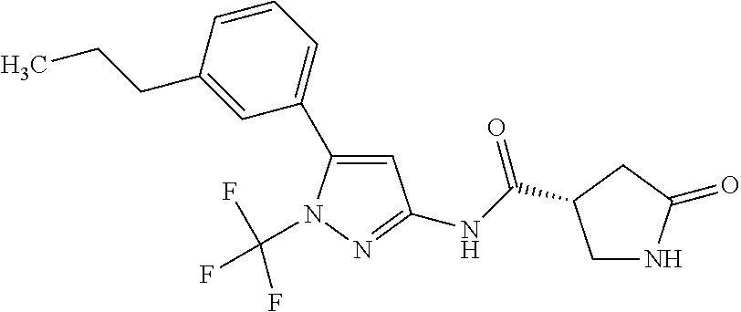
C1=C(C2=CC=CC(CCC)=C2)N(C(F)(F)F)N=C1NC(=O)C1CNC(=O)C1
